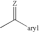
[Z]=C(C)[aryl]
